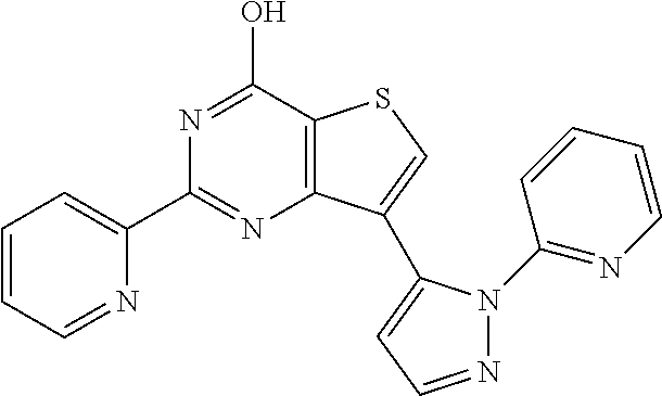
C1(C2=NC3=C(C(O)=N2)SC=C3C2=CC=NN2C2=NC=CC=C2)=CC=CC=N1
